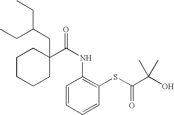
C1C(C(NC2=C(SC(C(O)(C)C)=O)C=CC=C2)=O)(CC(CC)CC)CCCC1
